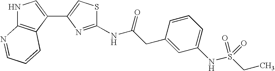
N1C2=C(C(C3=CSC(NC(CC4=CC(NS(CC)(=O)=O)=CC=C4)=O)=N3)=C1)C=CC=N2
